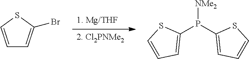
[1. Mg/THF].[2. Cl2PNMe2].[NMe2]P(C1=CC=CS1)C1=CC=CS1.C1=CSC(Br)=C1
